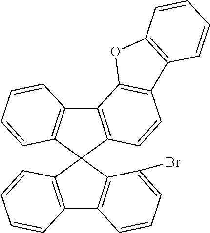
C12=C(C3(C4=C1C=CC=C4Br)C1=C(C4=C3C=CC=C4)C3=C(C=C1)C1=C(O3)C=CC=C1)C=CC=C2
